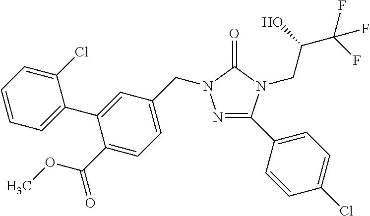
N1=C(C2=CC=C(Cl)C=C2)N(CC(C(F)(F)F)O)C(=O)N1CC1=CC=C(C(OC)=O)C(C2=CC=CC=C2Cl)=C1
